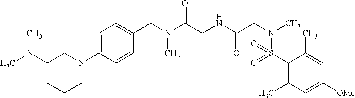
C1=C(N2CC(N(C)C)CCC2)C=CC(CN(C(CNC(CN(C)S(=O)(=O)C2=C(C)C=C([OMe])C=C2C)=O)=O)C)=C1
